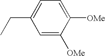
C1=C([OMe])C([OMe])=CC=C1CC
